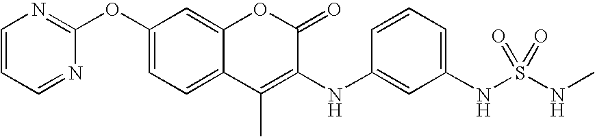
C1(OC2=NC=CC=N2)=CC=C2C(=C1)OC(=O)C(NC1=CC(NS(NC)(=O)=O)=CC=C1)=C2C
